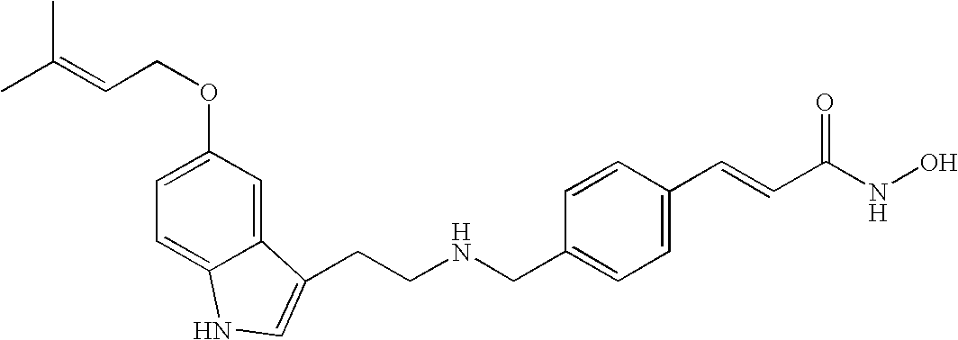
C(CNCC1=CC=C(C=CC(NO)=O)C=C1)C1=CNC2=CC=C(OCC=C(C)C)C=C21
